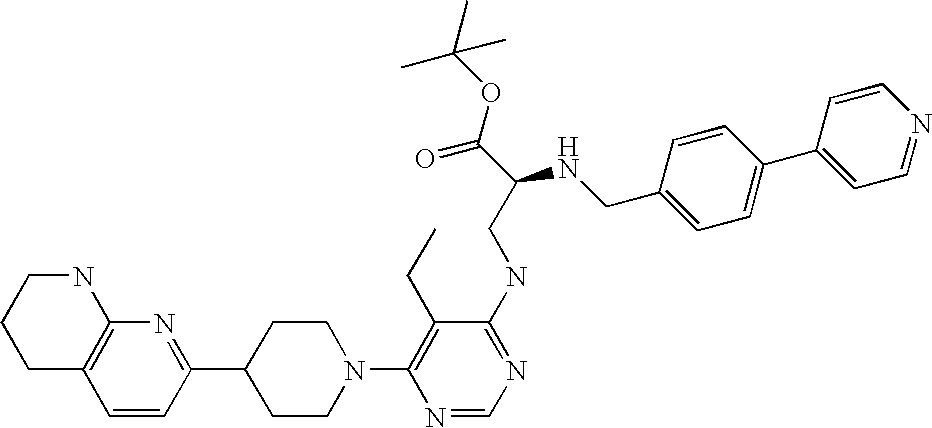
C1=CC(C2CCN(C3=C(CC)C(NCC(C(OC(C)(C)C)=O)NCC4=CC=C(C5=CC=NC=C5)C=C4)=NC=N3)CC2)=NC2=C1CCCN2
